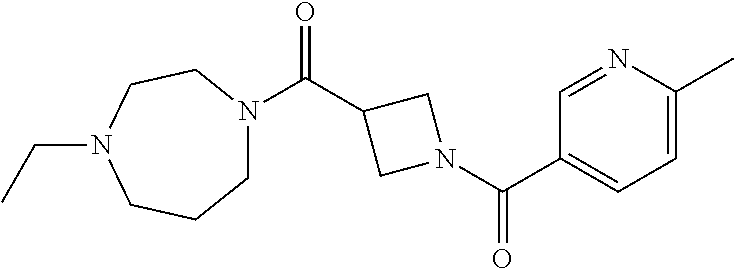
C1N(C(C2CN(C(C3=CC=C(C)N=C3)=O)C2)=O)CCN(CC)CC1
